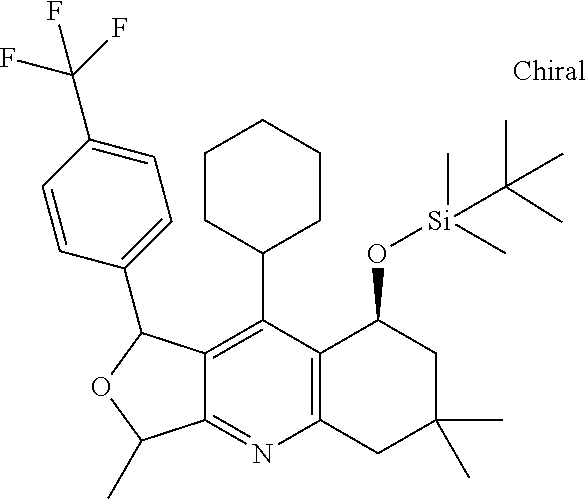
C1(C2CCCCC2)=C2C(=NC3=C1C(O[Si](C)(C)C(C)(C)C)CC(C)(C)C3)C(C)OC2C1=CC=C(C(F)(F)F)C=C1
